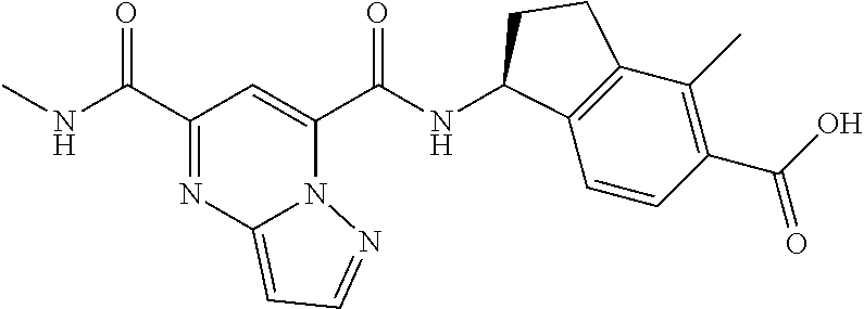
N(C(C1=NC2=CC=NN2C(C(NC2C3=C(C(C)=C(C(O)=O)C=C3)CC2)=O)=C1)=O)C
